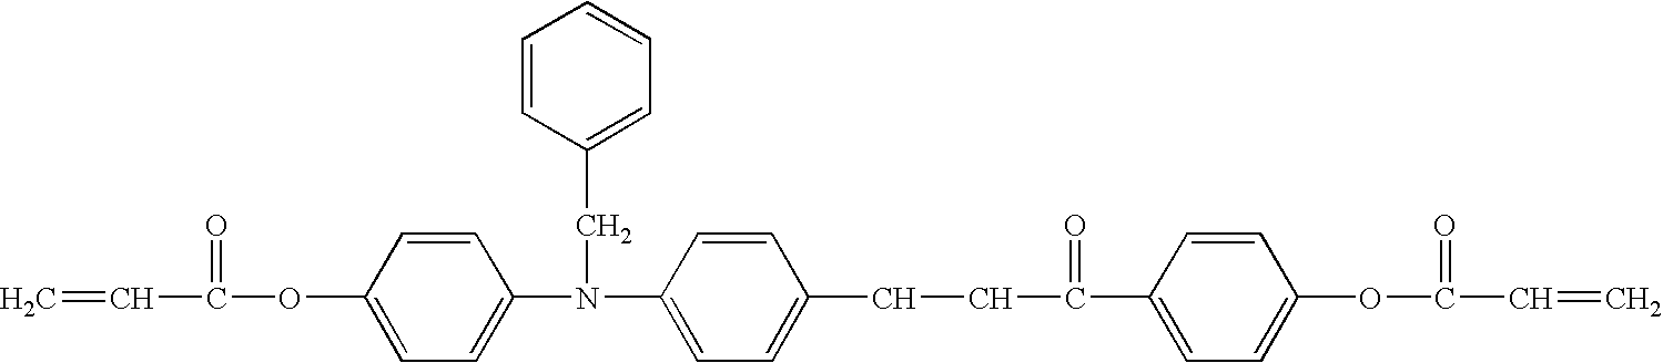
C1=CC(OC(C=C)=O)=CC=C1N(C1=CC=C(CCC(C2=CC=C(OC(=O)C=C)C=C2)=O)C=C1)CC1=CC=CC=C1
